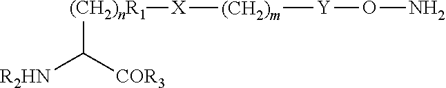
[(CH2)nR1]([X][(CH2)m][Y]ON)C([COR3])[R2HN]
